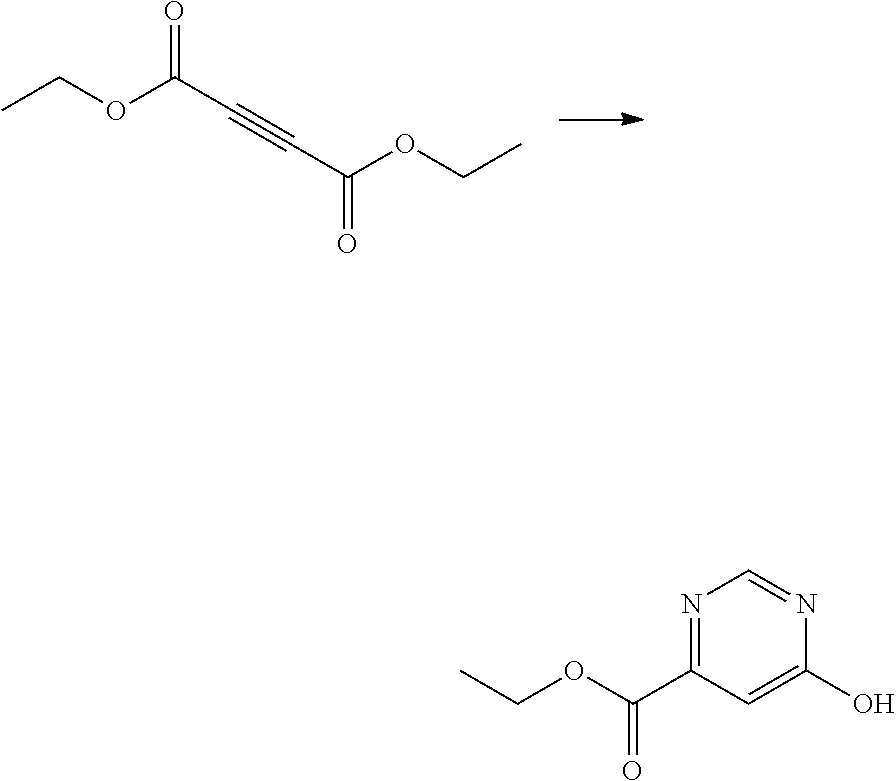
CCOC(C#CC(OCC)=O)=O.N1=C(C(OCC)=O)C=C(O)N=C1
